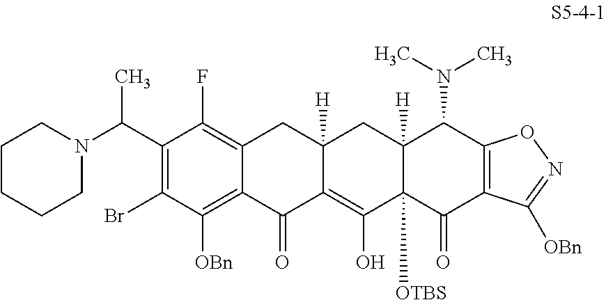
C1(C(N2CCCCC2)C)=C(Br)C([OBn])=C2C(=C1F)CC1([H])C(=C(O)C3([OTBS])C([H])(C1)C(N(C)C)C1=C(C3=O)C([OBn])=NO1)C2=O
